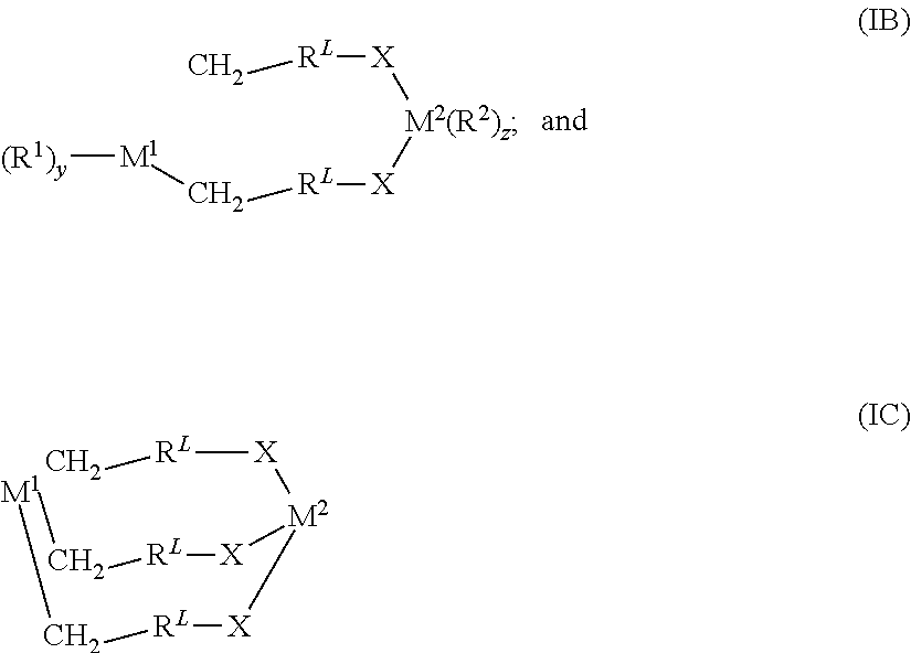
[(R1)y][M1]C[RL][X][M2(R2)z][X][RL]C.[RL]1[X][M2]([X][RL]C)[X][RL]C[M1]C1
